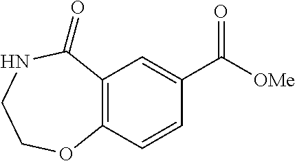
C12=C(C=CC(C([OMe])=O)=C1)OCCNC2=O
